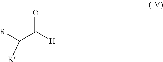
C(C([H])=O)([R])[R]
